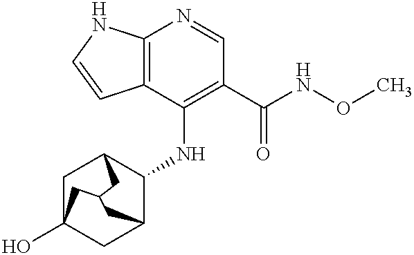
C12=C(C(NC3C4CC5(O)CC3CC(C5)C4)=C(C(NOC)=O)C=N1)C=CN2
